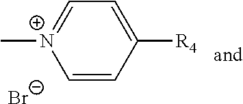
C1=CC([R4])=CC=[N+]1C.[Br-]
